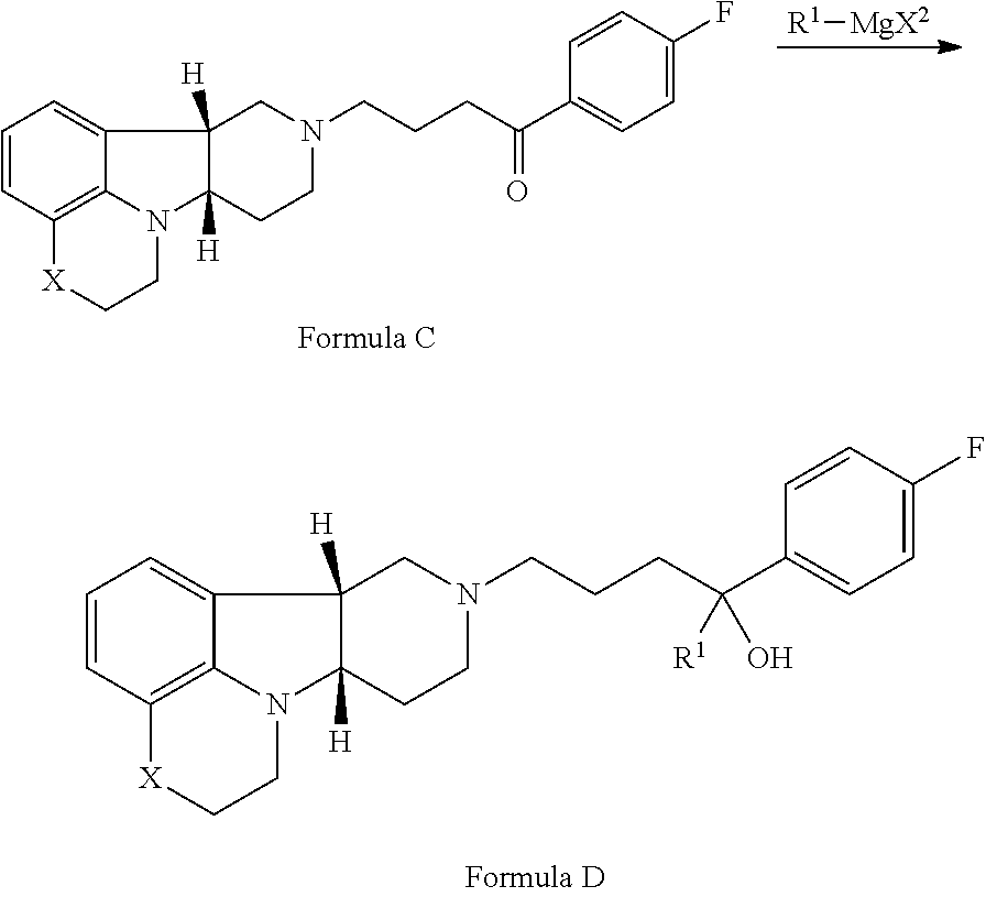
C1=CC2=C3C(=C1)C1([H])C([H])(N3CC[X]2)CCN(CCCC(C2=CC=C(F)C=C2)(O)[R1])C1.[R1][MgX2].C1=CC2=C3C(=C1)C1([H])C([H])(N3CC[X]2)CCN(CCCC(C2=CC=C(F)C=C2)=O)C1
